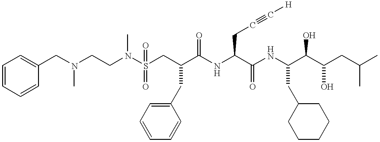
C(N(CCN(S(CC(C(NC(C(NC(C(C(CC(C)C)O)O)CC1CCCCC1)=O)CC#C[H])=O)CC1=CC=CC=C1)(=O)=O)C)C)C1=CC=CC=C1
